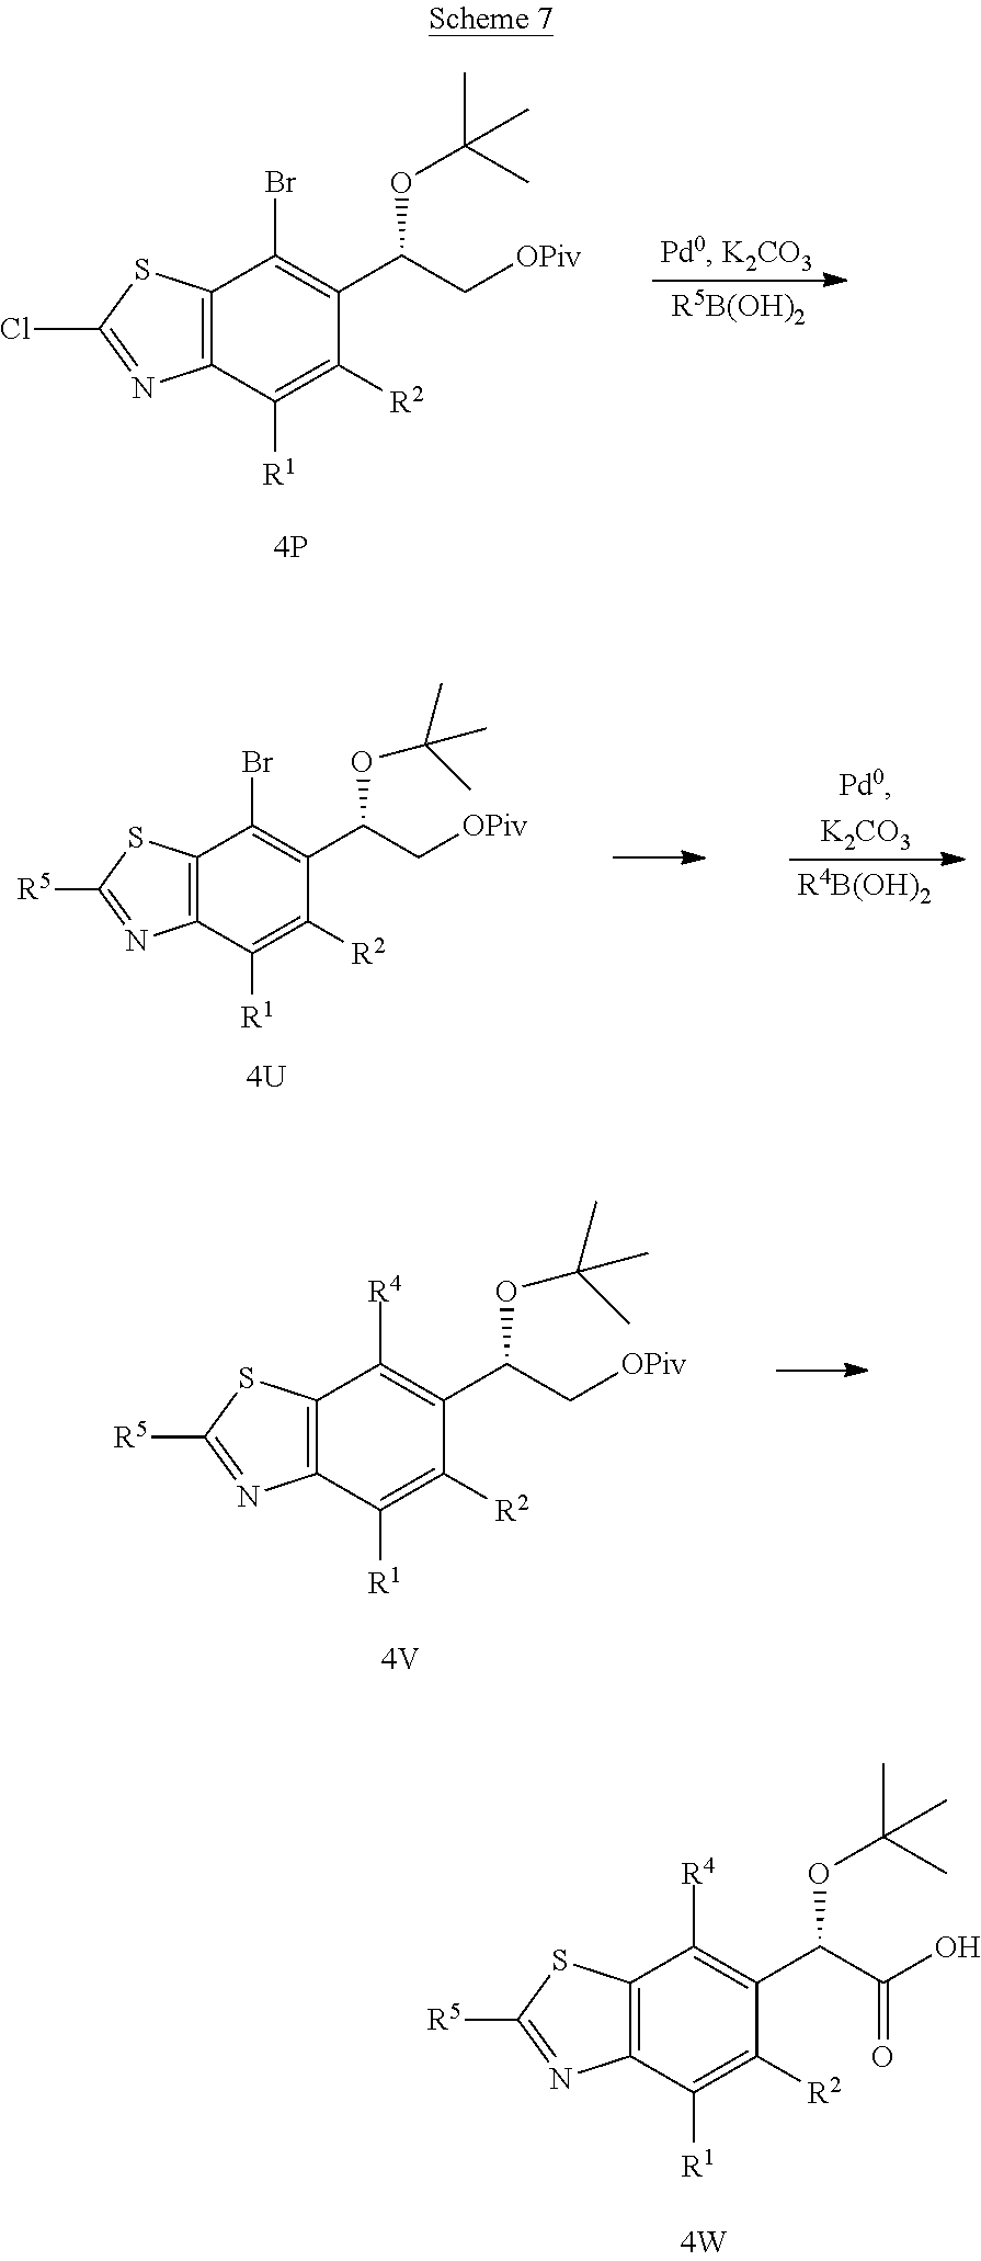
C12=C(C([R1])=C([R2])C(C(C[OPiv])OC(C)(C)C)=C1Br)N=C(Cl)S2.[R5B(OH)2].C12=C(C([R1])=C([R2])C(C(C[OPiv])OC(C)(C)C)=C1Br)N=C([R5])S2.[R4B(OH)2].C12=C(C([R1])=C([R2])C(C(C[OPiv])OC(C)(C)C)=C1[R4])N=C([R5])S2.C12=C(C([R1])=C([R2])C(C(C(O)=O)OC(C)(C)C)=C1[R4])N=C([R5])S2
